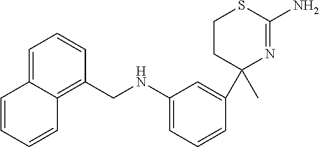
C1=C(NCC2=C3C(=CC=C2)C=CC=C3)C=C(C2(C)N=C(N)SCC2)C=C1
